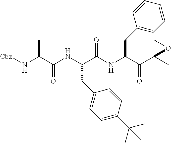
N(C(C(NC(C(NC(C(C1(C)OC1)=O)CC1=CC=CC=C1)=O)CC1=CC=C(C(C)(C)C)C=C1)=O)C)[Cbz]
